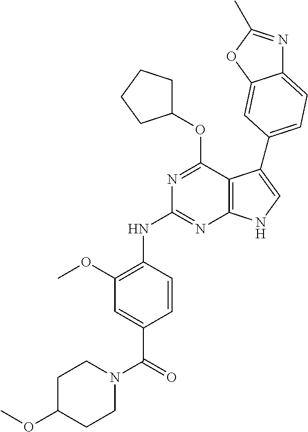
N(C1=NC2=C(C(OC3CCCC3)=N1)C(C1=CC=C3N=C(C)OC3=C1)=CN2)C1=C(OC)C=C(C(=O)N2CCC(OC)CC2)C=C1
